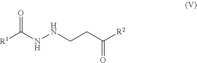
[R1]C(NNCCC([R2])=O)=O
